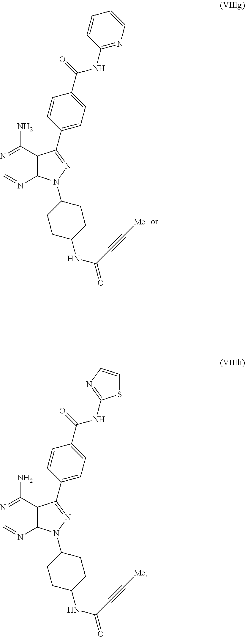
C12=C(C(N)=NC=N1)C(C1=CC=C(C(=O)NC3=NC=CS3)C=C1)=NN2C1CCC(NC(C#C[Me])=O)CC1.C12=C(C(N)=NC=N1)C(C1=CC=C(C(=O)NC3=NC=CC=C3)C=C1)=NN2C1CCC(NC(C#C[Me])=O)CC1
